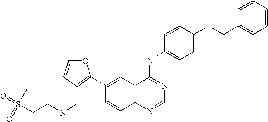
C1=NC2=C(C(NC3=CC=C(OCC4=CC=CC=C4)C=C3)=N1)C=C(C1=C(CNCCS(=O)(C)=O)C=CO1)C=C2
